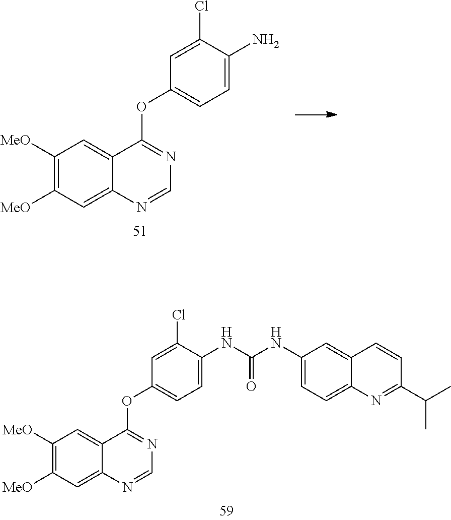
C1([MeO])=C([MeO])C=C2C(=C1)C(OC1=CC=C(N)C(Cl)=C1)=NC=N2.C1([MeO])=C([MeO])C=C2C(=C1)C(OC1=CC=C(NC(NC3=CC=C4C(=C3)C=CC(C(C)C)=N4)=O)C(Cl)=C1)=NC=N2
